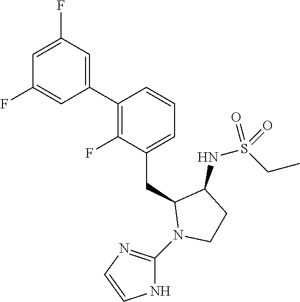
C1(C2=C(F)C(CC3N(C4=NC=CN4)CCC3NS(CC)(=O)=O)=CC=C2)=CC(F)=CC(F)=C1
